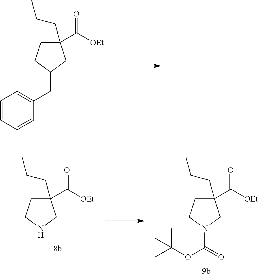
C1(C([OEt])=O)(CCC)CCC(CC2=CC=CC=C2)C1.C1(C([OEt])=O)(CCC)CCNC1.C1(C([OEt])=O)(CCC)CCN(C(=O)OC(C)(C)C)C1
